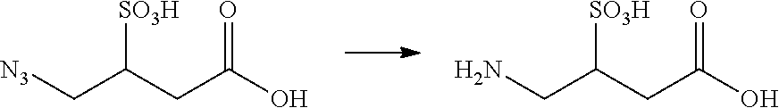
[N3]CC(CC(O)=O)[SO3H].NCC(CC(O)=O)[SO3H]
